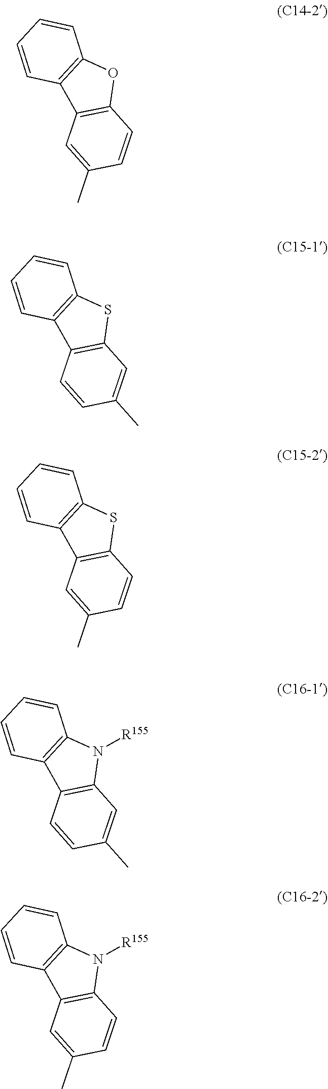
C12=C(C=CC(C)=C1)C1=C(S2)C=CC=C1.C12=C(C=C(C)C=C1)C1=C(O2)C=CC=C1.C12=C(C=C(C)C=C1)C1=C(S2)C=CC=C1.C12=C(C=CC(C)=C1)C1=C(N2[R155])C=CC=C1.C12=C(C=C(C)C=C1)C1=C(N2[R155])C=CC=C1
